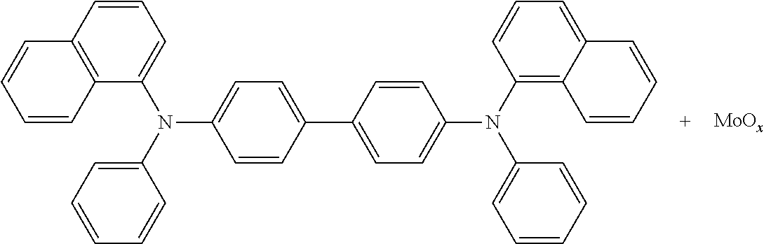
C12=C(C(N(C3=CC=CC=C3)C3=CC=C(C4=CC=C(N(C5=C6C(=CC=C5)C=CC=C6)C5=CC=CC=C5)C=C4)C=C3)=CC=C1)C=CC=C2
